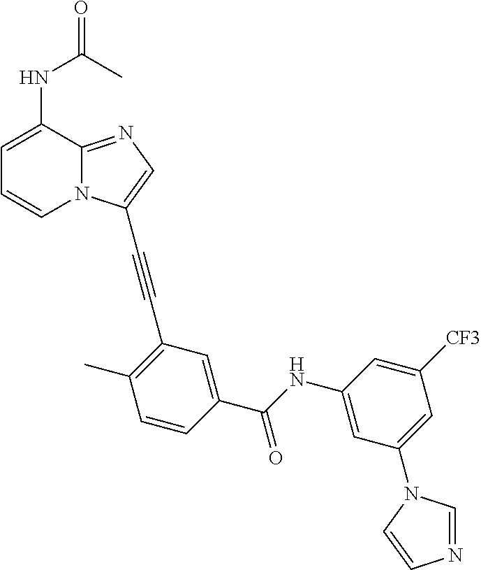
C1=C(NC(=O)C)C2=NC=C(C#CC3=C(C)C=CC(C(NC4=CC(N5C=NC=C5)=CC([CF3])=C4)=O)=C3)N2C=C1
